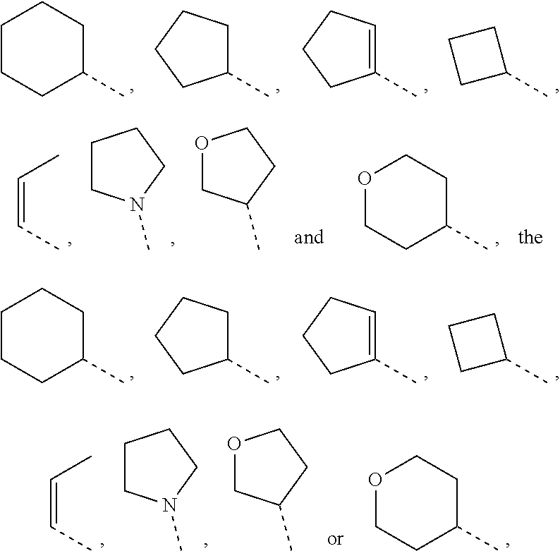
C1CCC(C)CC1.C1(C)CCCC1.C1(C)=CCCC1.C1(C)CCC1.C(=CC)C.C1CN(C)CC1.O1CC(C)CC1.O1CCC(C)CC1.C1CCC(C)CC1.C1(C)CCCC1.C1(C)=CCCC1.C1(C)CCC1.C(=CC)C.C1CN(C)CC1.O1CC(C)CC1.O1CCC(C)CC1
